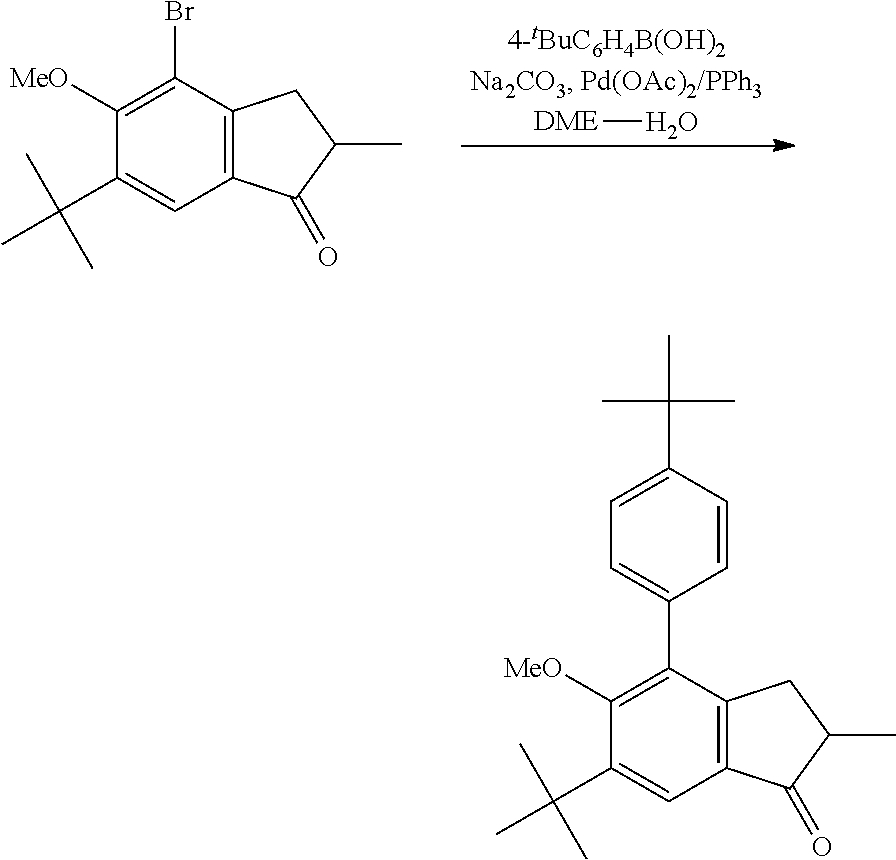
C12=C(C(Br)=C([MeO])C(C(C)(C)C)=C1)CC(C)C2=O.[DME]O.C12=C(C(C3=CC=C(C(C)(C)C)C=C3)=C([MeO])C(C(C)(C)C)=C1)CC(C)C2=O
